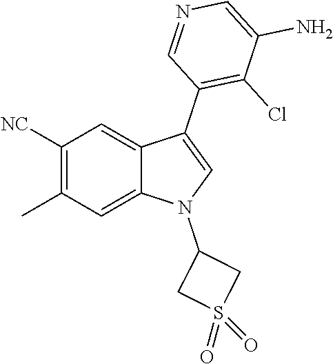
C1([NC])=C(C)C=C2C(=C1)C(C1=C(Cl)C(N)=CN=C1)=CN2C1CS(=O)(=O)C1
